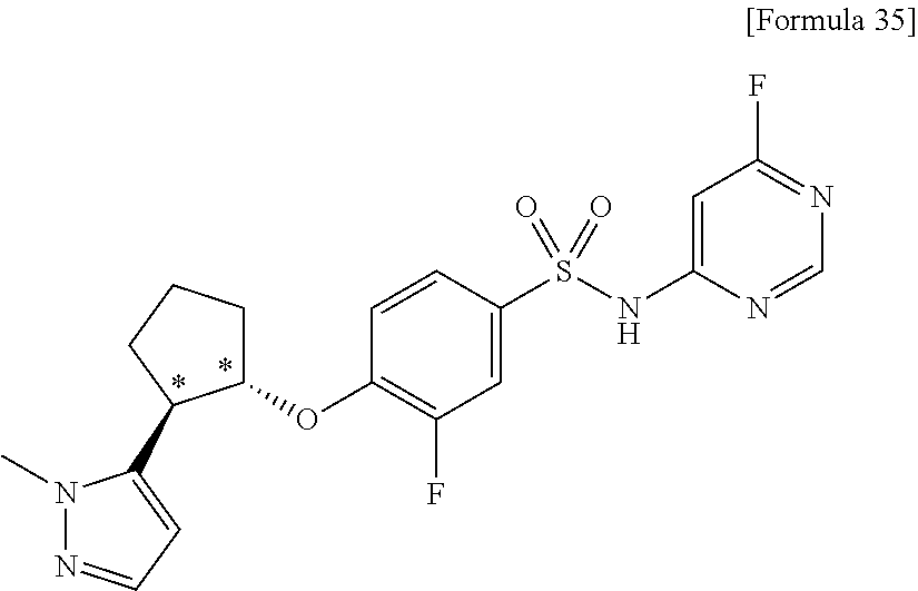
C1=C(NS(C2=CC(F)=C(OC3CCCC3C3=CC=NN3C)C=C2)(=O)=O)N=CN=C1F
